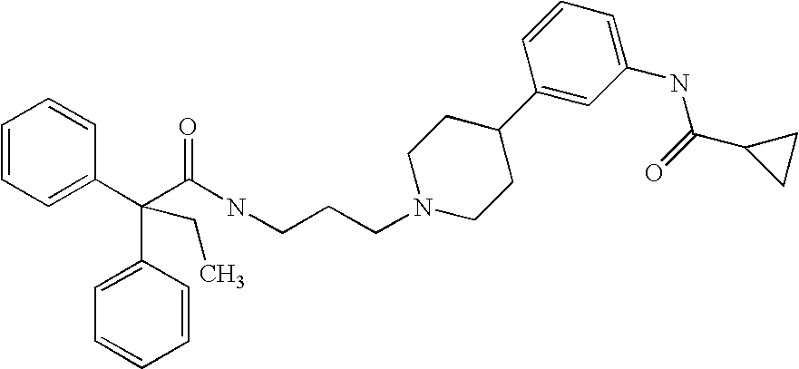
C1=CC=C(C(C(NCCCN2CCC(C3=CC(NC(=O)C4CC4)=CC=C3)CC2)=O)(C2=CC=CC=C2)CC)C=C1
